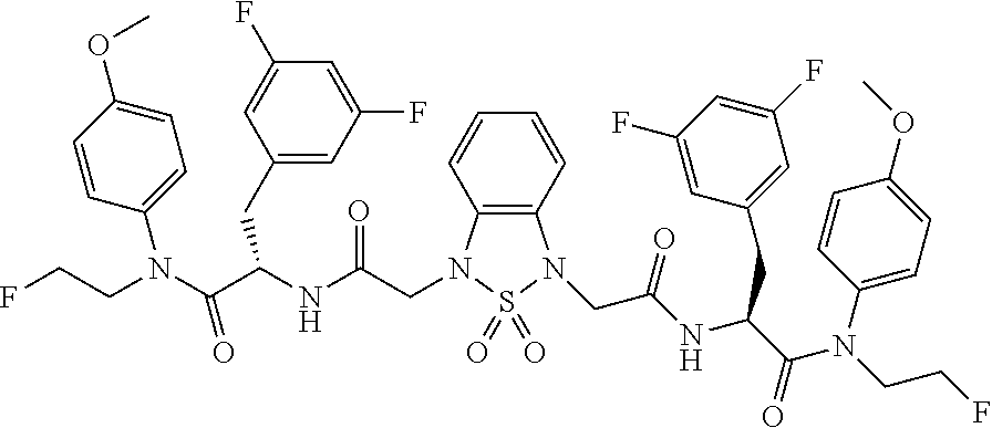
C12=C(C=CC=C1)N(CC(NC(C(N(CCF)C1=CC=C(OC)C=C1)=O)CC1=CC(F)=CC(F)=C1)=O)S(=O)(=O)N2CC(NC(C(N(CCF)C1=CC=C(OC)C=C1)=O)CC1=CC(F)=CC(F)=C1)=O
